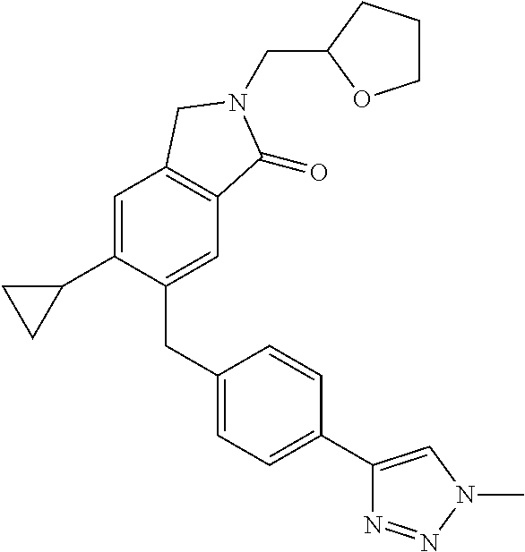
C1=C(C2CC2)C(CC2=CC=C(C3=CN(C)N=N3)C=C2)=CC2=C1CN(CC1CCCO1)C2=O
